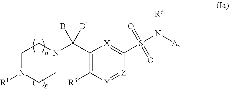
C1(C(N2CCN([R1])CC2)(B)[B1])=C([R3])[Y]=[Z]C(S(=O)(=O)N([A])[Rc])=[X]1
